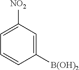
C1([NO2])=CC=CC([B(OH)2])=C1
